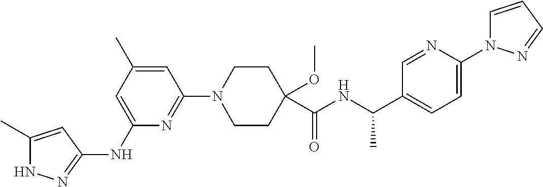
N1C(C)=CC(NC2=CC(C)=CC(N3CCC(C(NC(C4=CC=C(N5C=CC=N5)N=C4)C)=O)(OC)CC3)=N2)=N1
